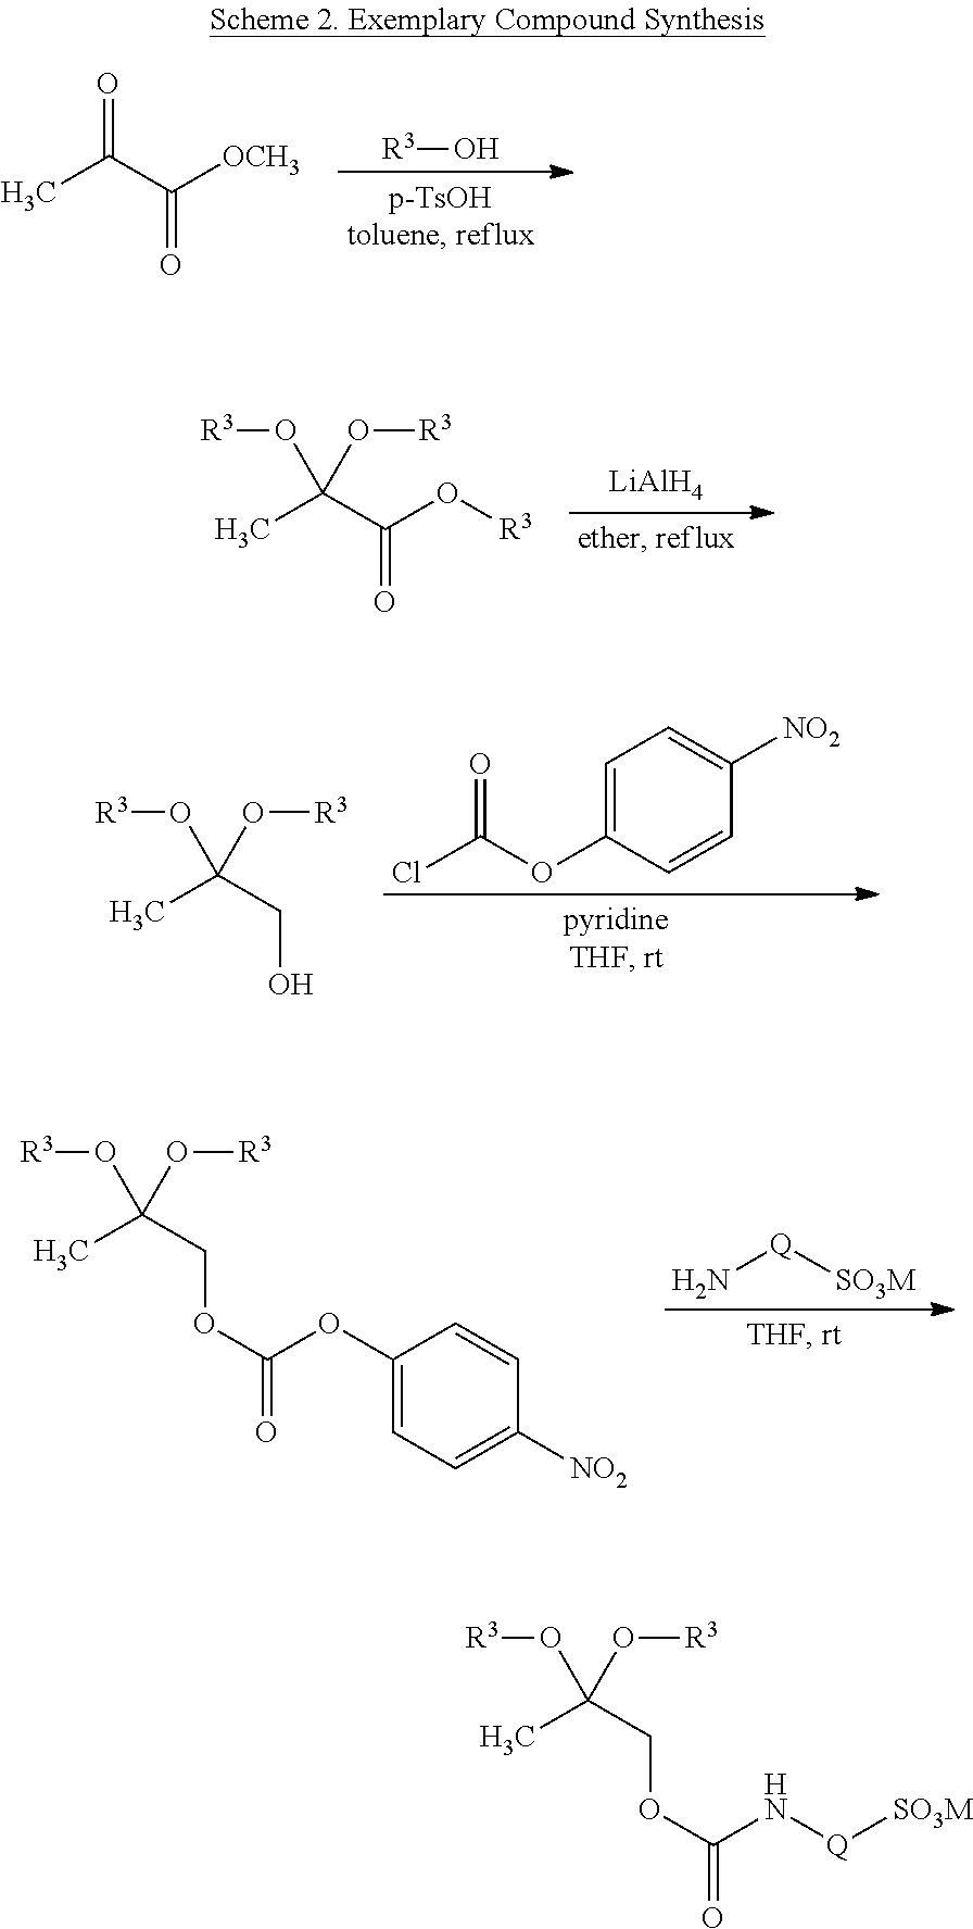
[R3]O.CC(C([OCH3])=O)=O.[LiAlH4].CC(C(O[R3])=O)(O[R3])O[R3].ClC(OC1=CC=C([NO2])C=C1)=O.CC(CO)(O[R3])O[R3].N[Q][SO3M].CC(COC(OC1=CC=C([NO2])C=C1)=O)(O[R3])O[R3].CC(COC(N[Q][SO3M])=O)(O[R3])O[R3]
